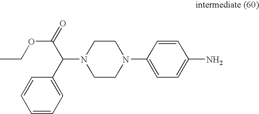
CCOC(=O)C(N1CCN(C2=CC=C(N)C=C2)CC1)C1=CC=CC=C1
